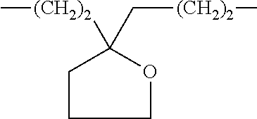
C1CCOC1(C[(CH2)2]C)[(CH2)2]C
